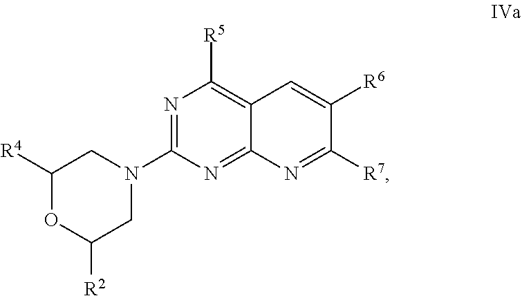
N1=C(N2CC([R4])OC([R2])C2)N=C2C(=C1[R5])C=C([R6])C([R7])=N2
